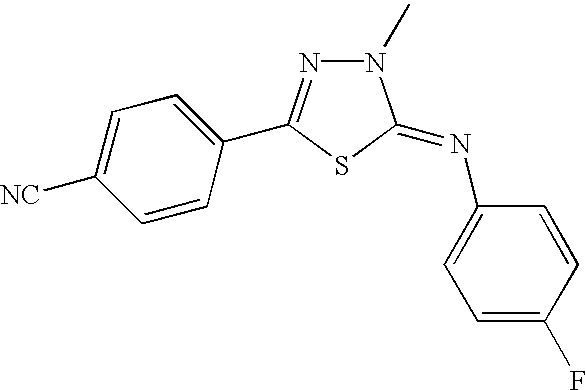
C1=CC(C2=NN(C)C(=NC3=CC=C(F)C=C3)S2)=CC=C1[NC]
